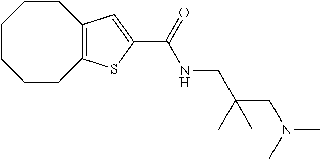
C1CCCC2=C(CC1)C=C(C(=O)NCC(CN(C)C)(C)C)S2
